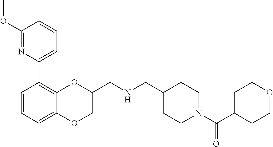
C1(C2=C3OC(CNCC4CCN(C(=O)C5CCOCC5)CC4)COC3=CC=C2)=CC=CC(OC)=N1
